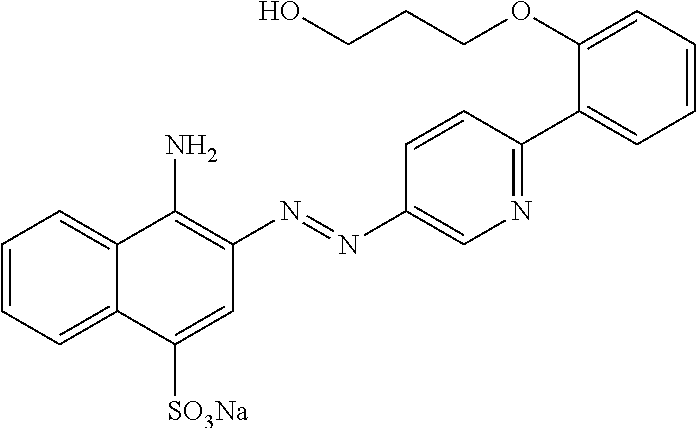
C1=CC=C2C(=C1)C(N)=C(N=NC1=CN=C(C3=CC=CC=C3OCCCO)C=C1)C=C2[SO3Na]
